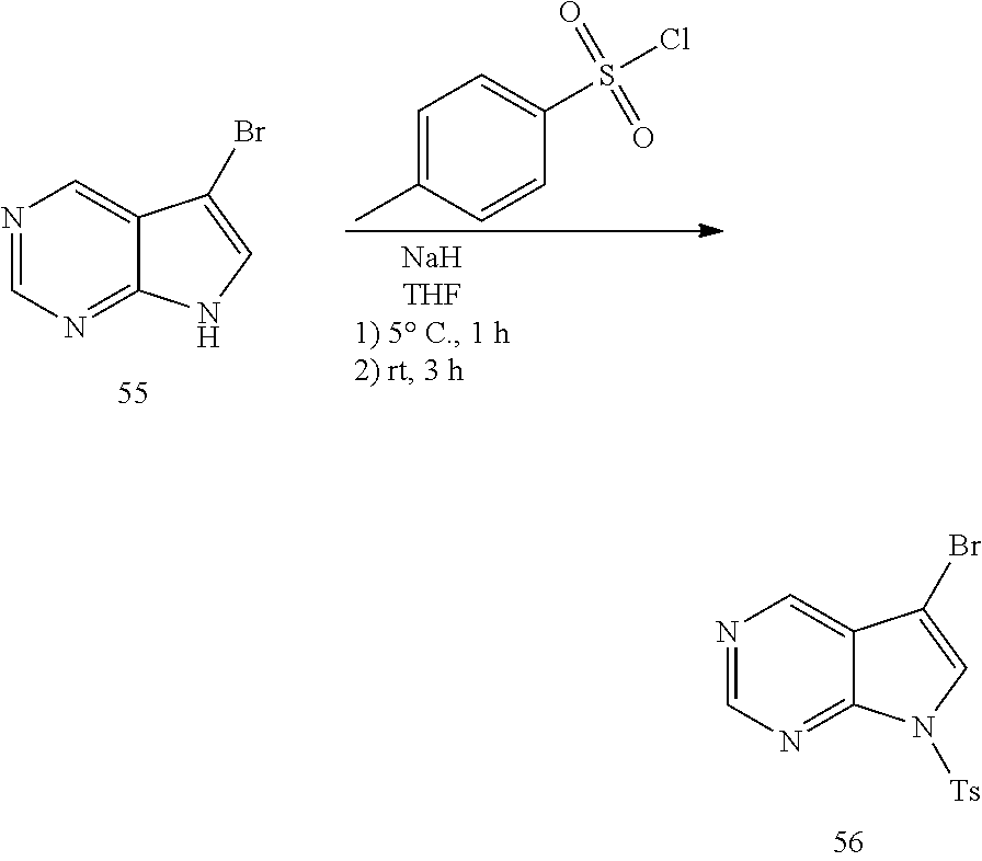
N1=CN=C2C(=C1)C(Br)=CN2.C1=C(C)C=CC(S(Cl)(=O)=O)=C1.N1=CN=C2C(=C1)C(Br)=CN2[Ts]
